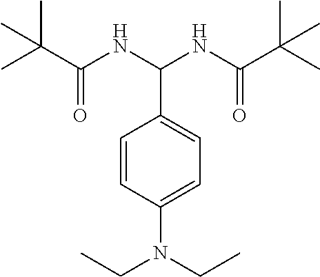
C(C(NC(NC(C(C)(C)C)=O)C1=CC=C(N(CC)CC)C=C1)=O)(C)(C)C
